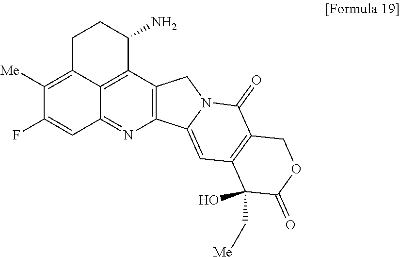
C1C2=C([Me])C(F)=CC3=NC4=C(C(=C23)C(N)C1)CN1C4=CC2=C(C1=O)COC(=O)C2(C[Me])O
